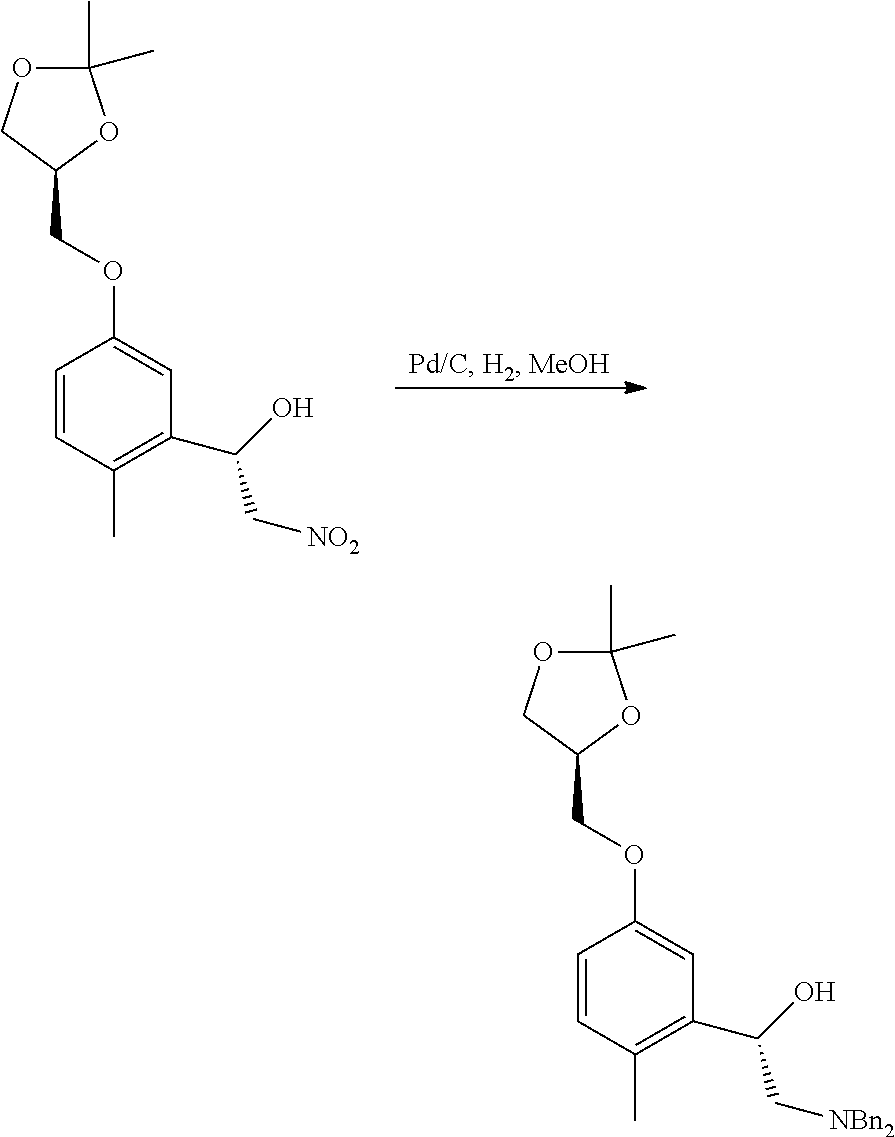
C1=CC(C)=C(C(O)C[NO2])C=C1OCC1OC(C)(C)OC1.C1=CC(C)=C(C(O)C[NBn2])C=C1OCC1OC(C)(C)OC1
